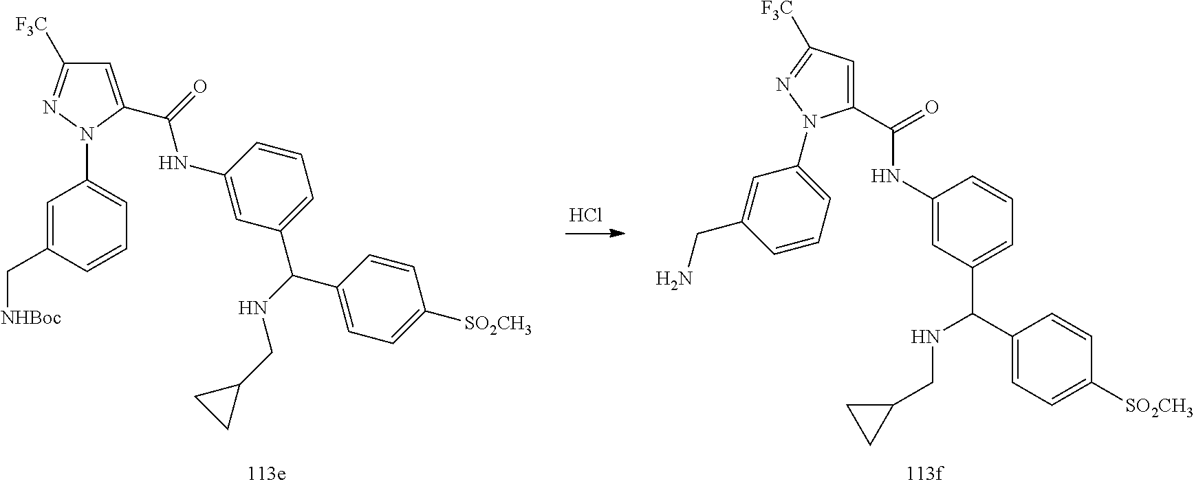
Cl.C1(C(NC2=CC(C(C3=CC=C([SO2CH3])C=C3)NCC3CC3)=CC=C2)=O)=CC([F3C])=NN1C1=CC=CC(CN)=C1.C1=C(C[NHBoc])C=CC=C1N1C(C(=O)NC2=CC(C(NCC3CC3)C3=CC=C([SO2CH3])C=C3)=CC=C2)=CC([F3C])=N1
